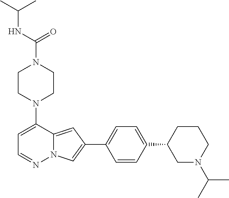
N1(C2=CC=NN3C2=CC(C2=CC=C(C4CN(C(C)C)CCC4)C=C2)=C3)CCN(C(=O)NC(C)C)CC1
